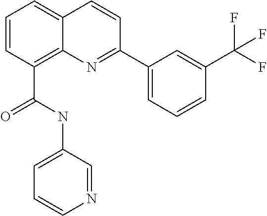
C(C1=C2C(=CC=C1)C=CC(C1=CC=CC(C(F)(F)F)=C1)=N2)(NC1=CC=CN=C1)=O
